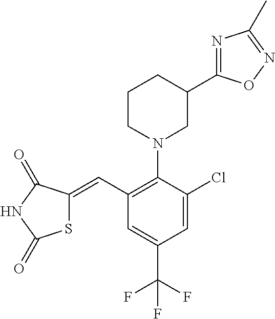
N1(C2=C(C=C3SC(=O)NC3=O)C=C(C(F)(F)F)C=C2Cl)CC(C2=NC(C)=NO2)CCC1
